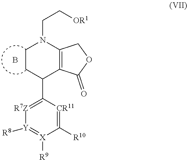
C1CC(C2=[R7Z][Y]([R8])=[X]([R9])C([R10])=[CR11]2)C2=C(N1CC[OR1])COC2=O.B
